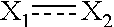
[X1]:[X2]
